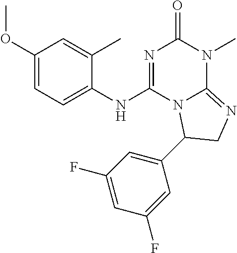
C1(OC)=CC=C(NC2=NC(=O)N(C)C3=NCC(C4=CC(F)=CC(F)=C4)N23)C(C)=C1
